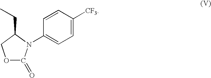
C1=CC([CF3])=CC=C1N1C(=O)OCC1CC
